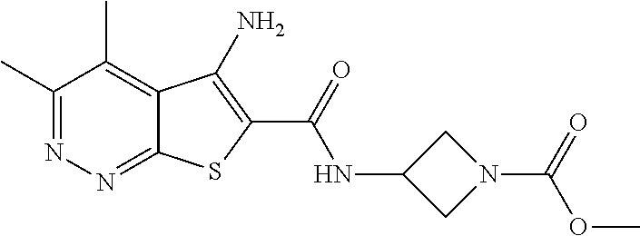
C1(C)=NN=C2C(=C1C)C(N)=C(C(=O)NC1CN(C(=O)OC)C1)S2
